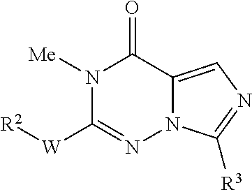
N1([Me])C([W][R2])=NN2C(=CN=C2[R3])C1=O
